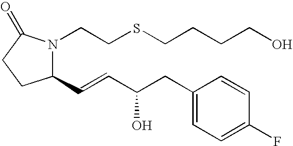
C1(C=CC(CC2=CC=C(F)C=C2)O)N(CCSCCCCO)C(=O)CC1
